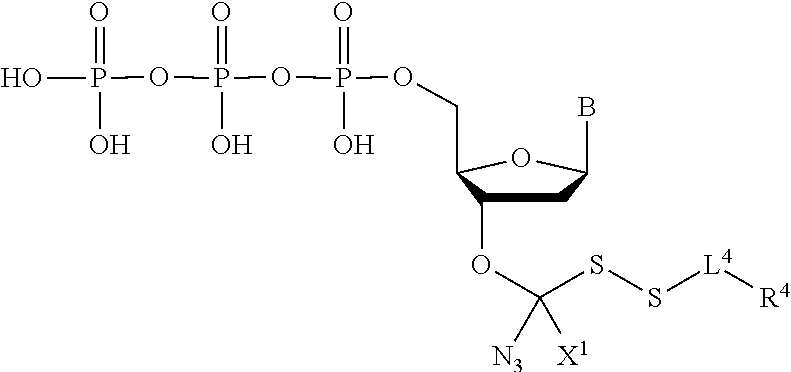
[N3]C([X1])(OC1CC(B)OC1COP(OP(OP(=O)(O)O)(=O)O)(=O)O)SS[L4][R4]
